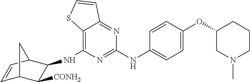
C12=C(NC3C([CONH2])C4C=CC3C4)N=C(NC3=CC=C(OC4CN(C)CCC4)C=C3)N=C1C=CS2
